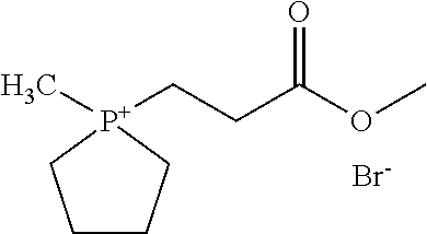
C1CC[P+](C)(CCC(OC)=O)C1.[Br-]
